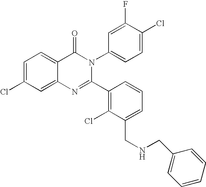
C1=C(Cl)C=C2C(=C1)C(=O)N(C1=CC=C(Cl)C(F)=C1)C(C1=C(Cl)C(CNCC3=CC=CC=C3)=CC=C1)=N2
